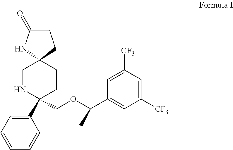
C1=C([CF3])C=C([CF3])C=C1C(OCC1(C2=CC=CC=C2)NCC2(CC1)NC(=O)CC2)C
